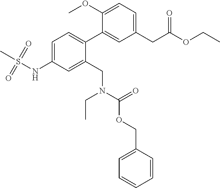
C1=C(NS(C)(=O)=O)C=C(CN(CC)C(OCC2=CC=CC=C2)=O)C(C2=CC(CC(OCC)=O)=CC=C2OC)=C1
